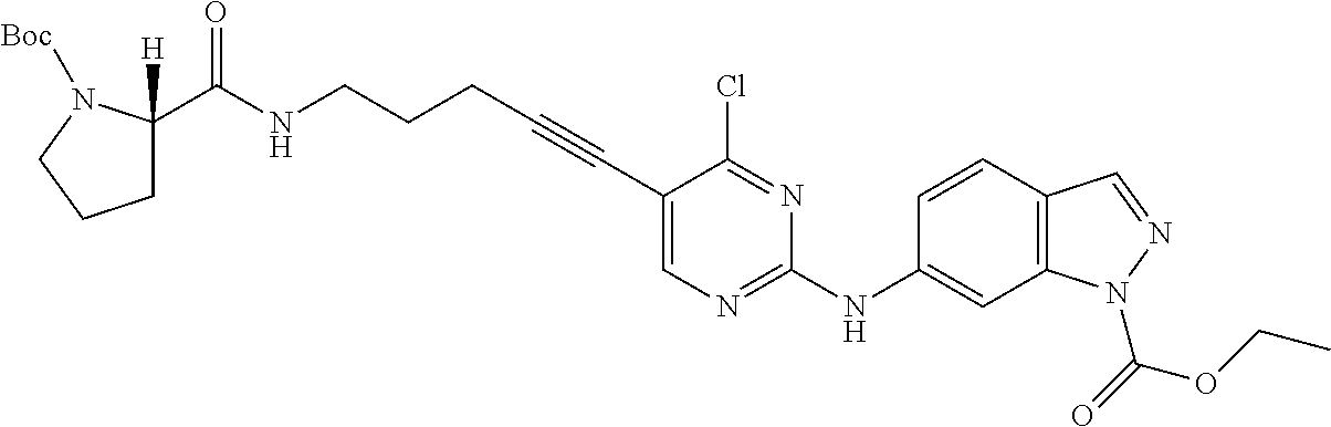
C(NCCCC#CC1=CN=C(NC2=CC3=C(C=C2)C=NN3C(=O)OCC)N=C1Cl)(=O)C1([H])CCCN1[Boc]
